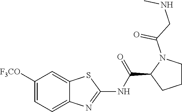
C1([F3CO])=CC=C2C(=C1)SC(NC(C1CCCN1C(=O)CNC)=O)=N2
